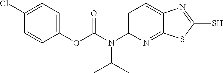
C1=C(N(C(OC2=CC=C(Cl)C=C2)=O)C(C)C)N=C2C(=C1)N=C(S)S2
